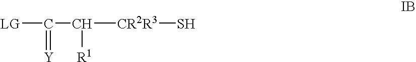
[LG]C(C([CR2R3]S)[R1])=[Y]
